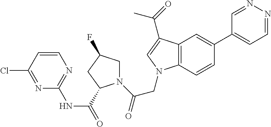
C1=NN=CC=C1C1=CC2=C(C=C1)N(CC(N1CC(F)CC1C(NC1=NC=CC(Cl)=N1)=O)=O)C=C2C(=O)C
